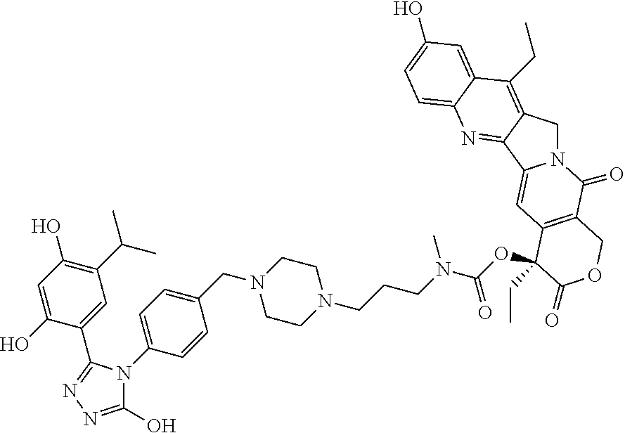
C1(O)=NN=C(C2=CC(C(C)C)=C(O)C=C2O)N1C1=CC=C(CN2CCN(CCCN(C)C(=O)OC3(CC)C4=C(C(=O)N5CC6=C(CC)C7=CC(O)=CC=C7N=C6C5=C4)COC3=O)CC2)C=C1
